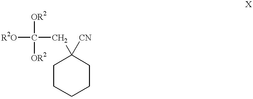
[R2O]C(CC1([CN])CCCCC1)([OR2])[OR2]
